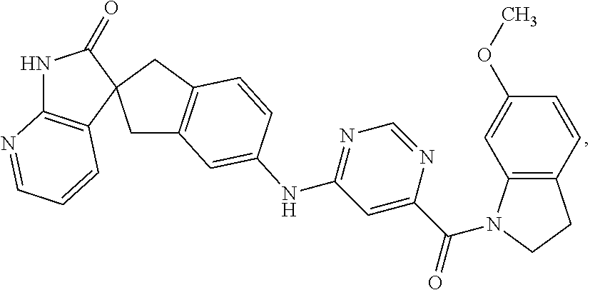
C1(=O)NC2=C(C=CC=N2)C12CC1=C(C2)C=CC(NC2=NC=NC(C(=O)N3C4=C(CC3)C=CC(OC)=C4)=C2)=C1
